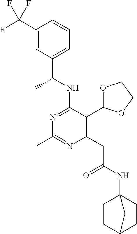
N1=C(NC(C)C2=CC=CC(C(F)(F)F)=C2)C(C2OCCO2)=C(CC(=O)NC23CCC(CC2)C3)N=C1C
